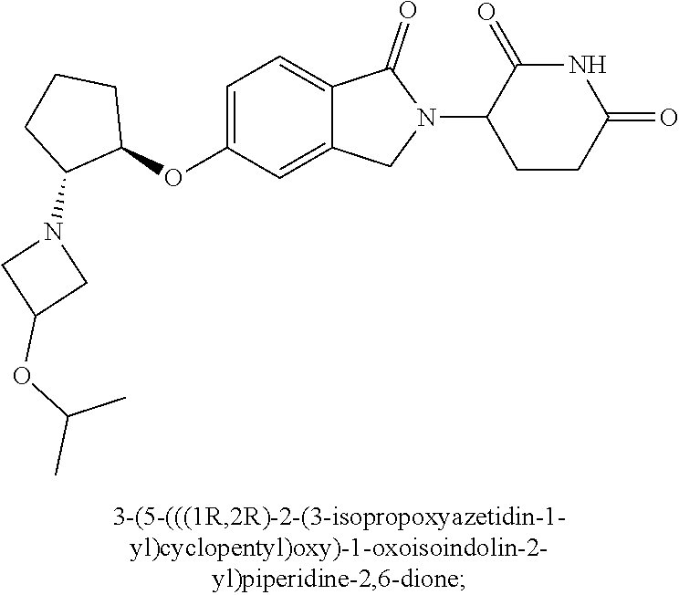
C1=C(OC2CCCC2N2CC(OC(C)C)C2)C=C2C(=C1)C(=O)N(C1CCC(=O)NC1=O)C2
